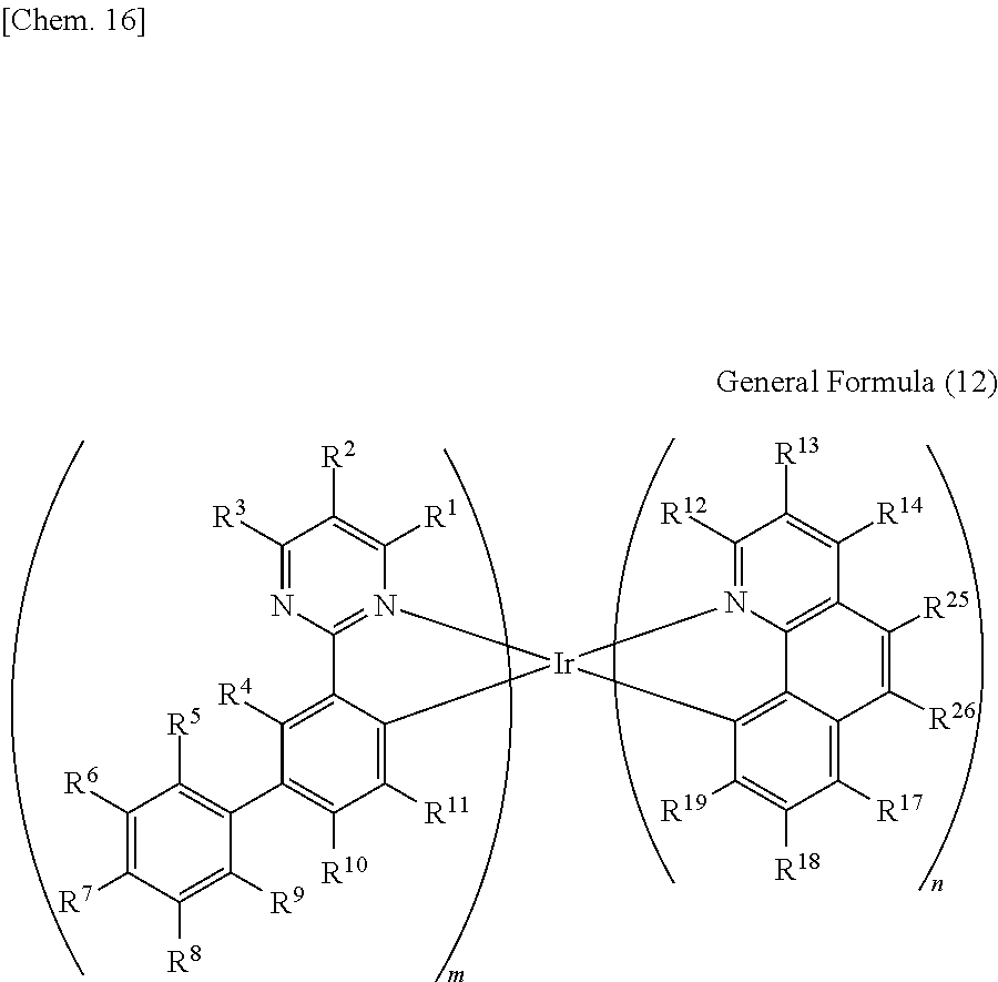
C1([R3])=NC2=N(C([R1])=C1[R2])[Ir]1(C3=C([R11])C([R10])=C(C4=C([R5])C([R6])=C([R7])C([R8])=C4[R9])C([R4])=C23)N2=C([R12])C([R13])=C([R14])C3=C2C2=C1C([R19])=C([R18])C([R17])=C2C([R26])=C3[R25]
